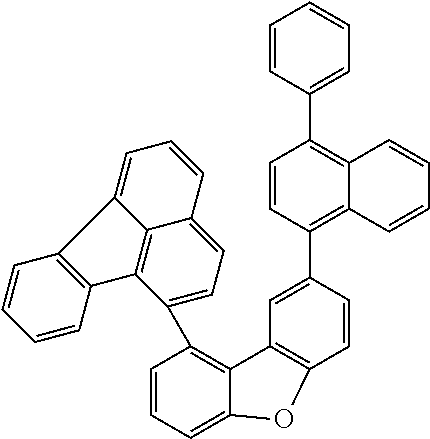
C1=CC=C2C(=C1C1=CC=C3C4=C1C1=C(C4=CC=C3)C=CC=C1)C1=C(C=CC(C3=C4C(=C(C5=CC=CC=C5)C=C3)C=CC=C4)=C1)O2
